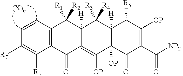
C12=C(C=CC([R7])=C1[R7])C([R1])([R2])C1([H])C(=C([OP])C3([OP])C([H])(C1([R3])[R4])C([R5])C([OP])=C(C([NP2])=O)C3=O)C2=O
